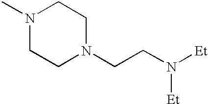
N1(C)CCN(CCN([Et])[Et])CC1
